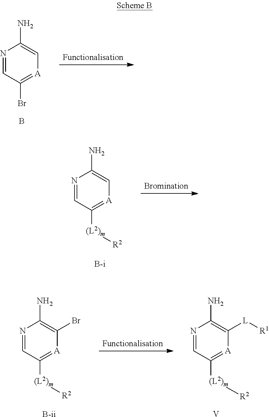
N1=CC(Br)=[A]C=C1N.B.N1=CC([(L2)m][R2])=[A]C=C1N.[B-i].N1=CC([(L2)m][R2])=[A]C(Br)=C1N.[B-ii].N1=CC([(L2)m][R2])=[A]C([L][R1])=C1N.[V]
